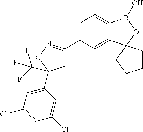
C1C(C2=CC=C3C(=C2)C2(OB3O)CCCC2)=NOC1(C1=CC(Cl)=CC(Cl)=C1)C(F)(F)F
